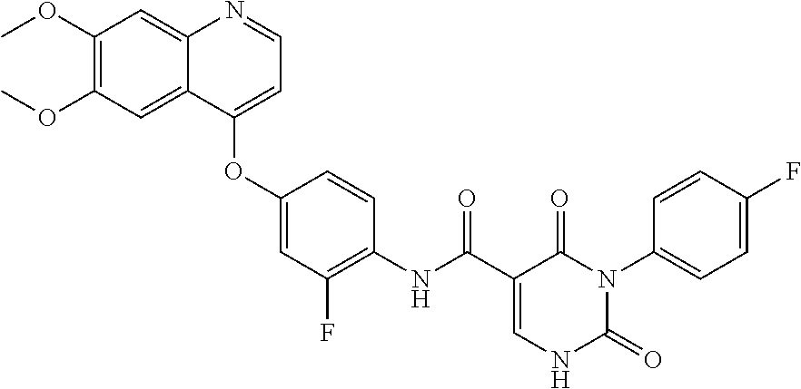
C1(OC)=C(OC)C=C2C(=C1)N=CC=C2OC1=CC(F)=C(NC(=O)C2=CNC(=O)N(C3=CC=C(F)C=C3)C2=O)C=C1
